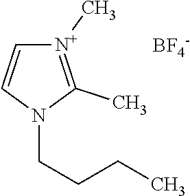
[N+]1(C)=C(C)N(CCCC)C=C1.[BF4-]
